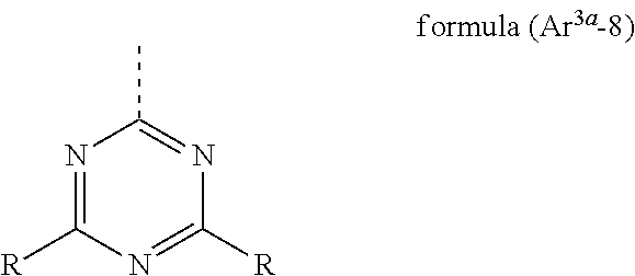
N1=C([R])N=C([R])N=C1C
